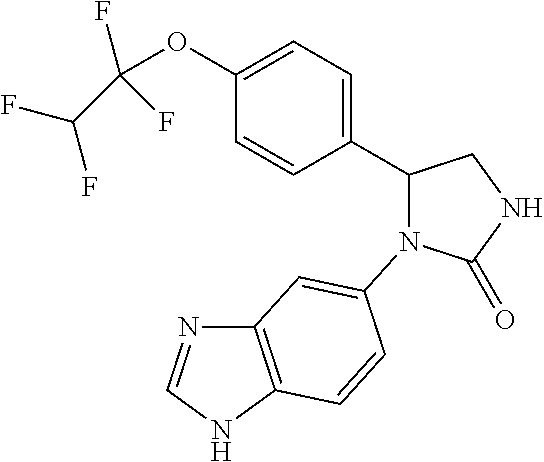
C1(=O)NCC(C2=CC=C(OC(C(F)F)(F)F)C=C2)N1C1=CC2=C(NC=N2)C=C1
